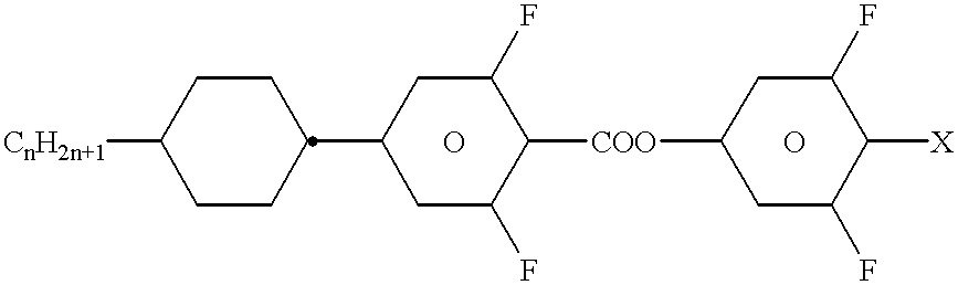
[CnH2n+1]C1CCC(C2CC(F)C([COO]C3CC(F)C([X])C(F)C3)C(F)C2)CC1.O.O
